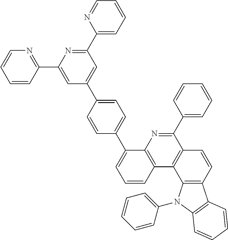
C1=CC(C2=CC(C3=CC=C(C4=CC=CC5=C4N=C(C4=CC=CC=C4)C4=C5C5=C(C=C4)C4=C(N5C5=CC=CC=C5)C=CC=C4)C=C3)=CC(C3=CC=CC=N3)=N2)=NC=C1
